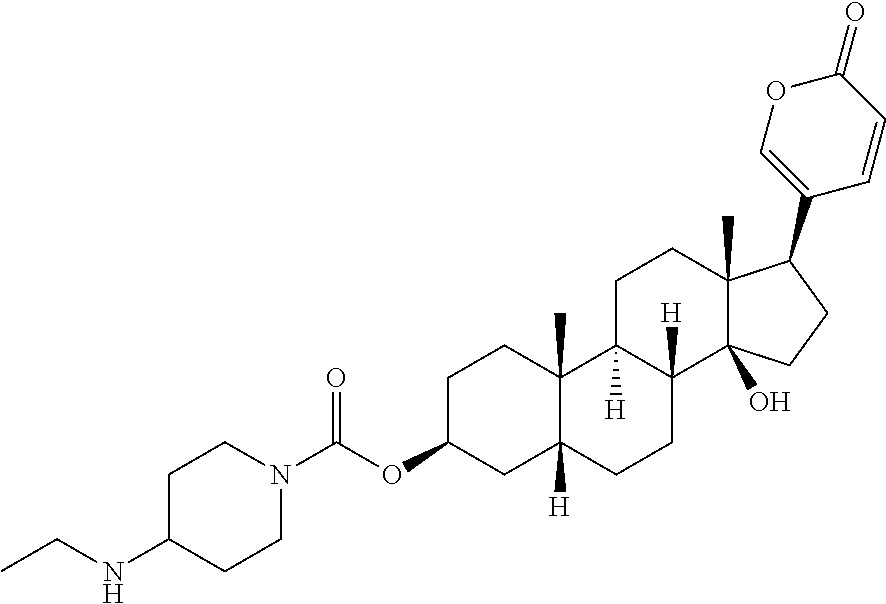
C(OC1CC2([H])C(C)(CC1)C1([H])C([H])(CC2)C2(O)C(C)(CC1)C(C1=COC(=O)C=C1)CC2)(=O)N1CCC(NCC)CC1
